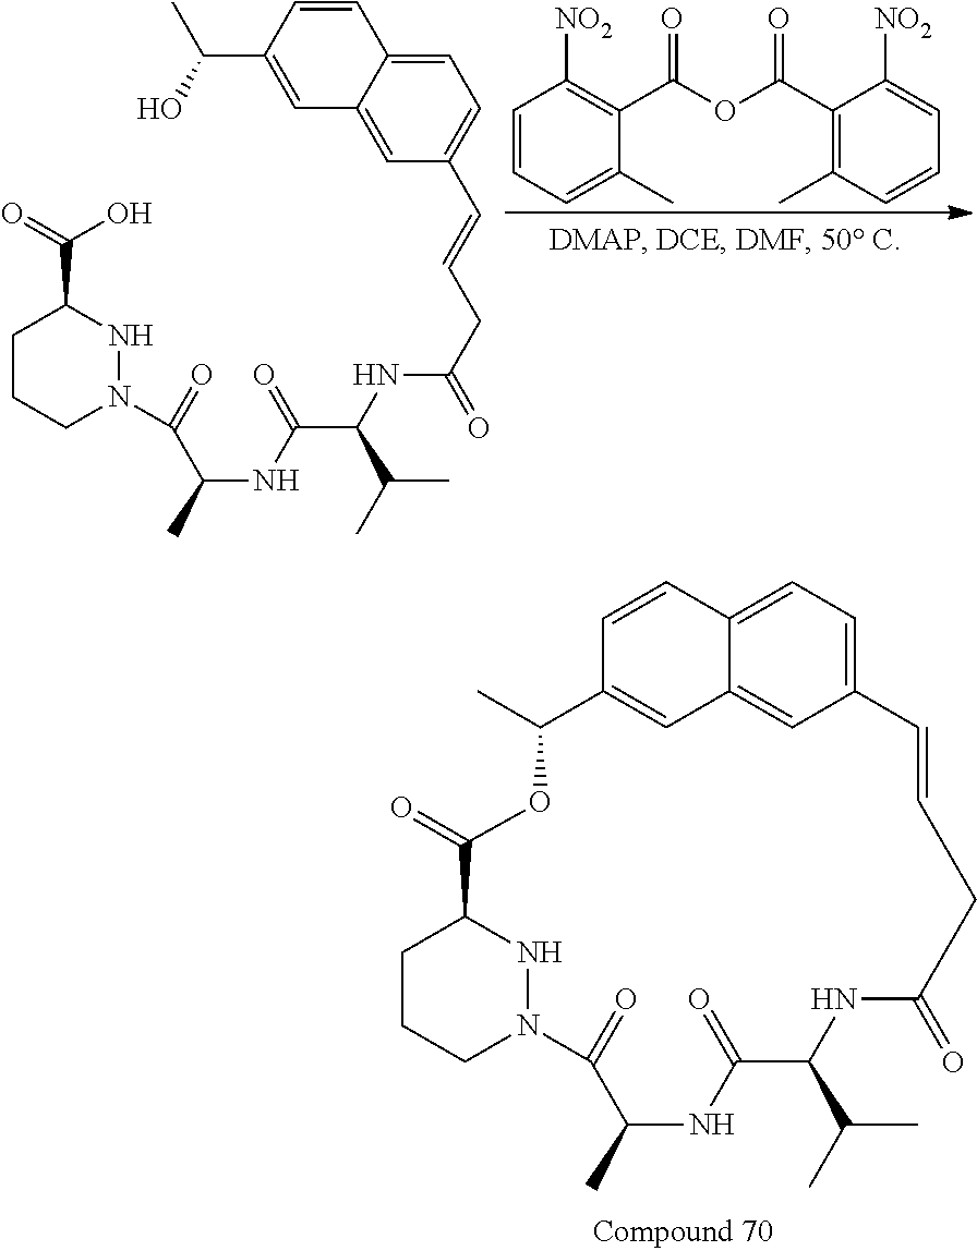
C1CCN(C(=O)C(NC(=O)C(NC(CC=CC2=CC=C3C(=C2)C=C(C(O)C)C=C3)=O)C(C)C)C)NC1C(O)=O.C1=CC=C(C)C(C(OC(C2=C(C)C=CC=C2[NO2])=O)=O)=C1[NO2].C1CCN2NC1C(=O)OC(C)C1=CC3=CC(=CC=C3C=C1)C=CCC(=O)NC(C(C)C)C(=O)NC(C)C2=O
